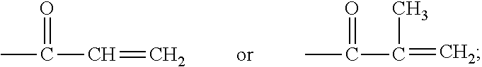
CC(C=C)=O.CC(C(=C)C)=O
